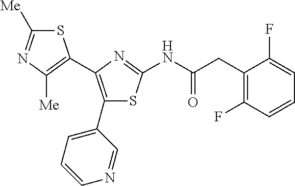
S1C([Me])=NC([Me])=C1C1=C(C2=CC=CN=C2)SC(NC(CC2=C(F)C=CC=C2F)=O)=N1
